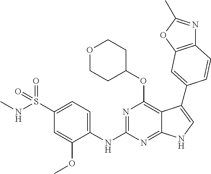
C1(S(NC)(=O)=O)=CC=C(NC2=NC(OC3CCOCC3)=C3C(=N2)NC=C3C2=CC3=C(N=C(C)O3)C=C2)C(OC)=C1
